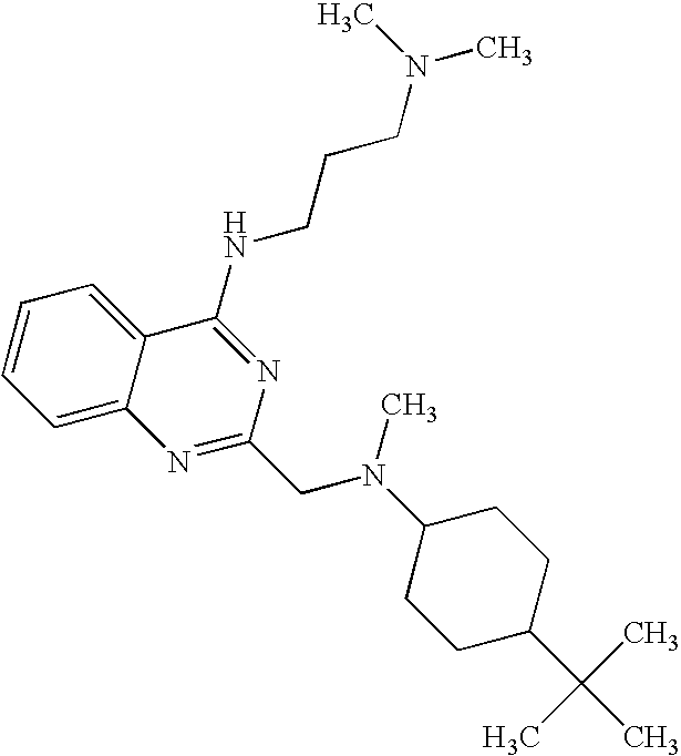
C12=CC=CC=C1C(NCCCN(C)C)=NC(CN(C1CCC(C(C)(C)C)CC1)C)=N2
